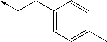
C1(CC->C)=CC=C(C)C=C1
